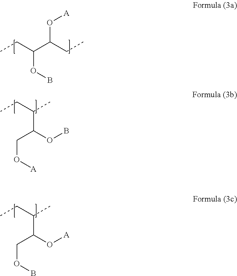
CCC(C(CC)O[A])OB.C(O[A])C(OB)C(CC)C.C(OB)C(O[A])C(CC)C
